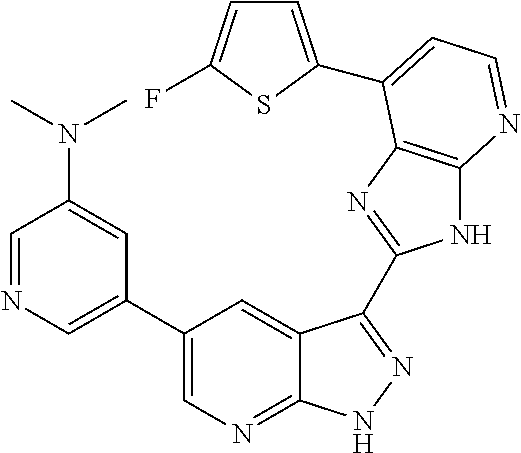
C1=NC=C(C2=CN=C3C(=C2)C(C2=NC4=C(N2)N=CC=C4C2=CC=C(F)S2)=NN3)C=C1N(C)C
